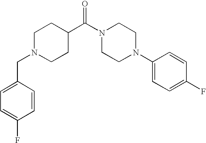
C1N(CC2=CC=C(F)C=C2)CCC(C(N2CCN(C3=CC=C(F)C=C3)CC2)=O)C1
